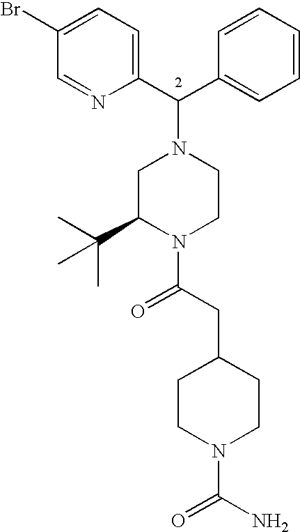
C(C1=CC=CC=C1)(N1CC(C(C)(C)C)N(C(CC2CCN(C(N)=O)CC2)=O)CC1)C1=CC=C(Br)C=N1
